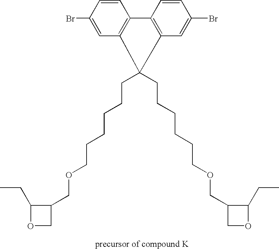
BrC1=CC2=C(C=C1)C1=C(C=C(Br)C=C1)C2(CCCCCCOCC1C(CC)OC1)CCCCCCOCC1COC1CC
